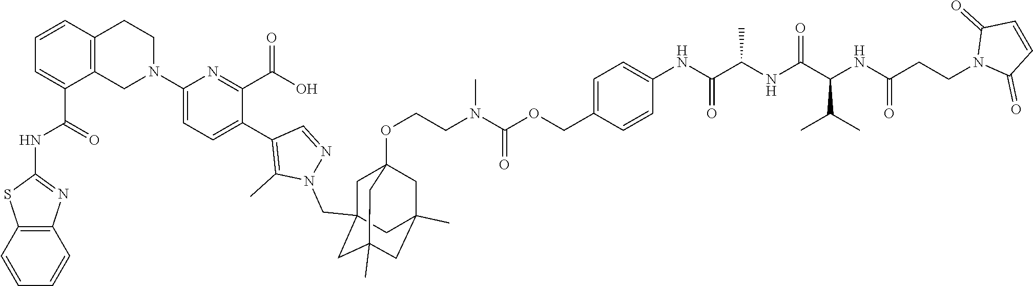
C12=C(C=CC=C1)SC(NC(C1=CC=CC3=C1CN(C1=CC=C(C4=C(C)N(CC56CC7(OCCN(C(OCC8=CC=C(NC(C(NC(C(NC(CCN9C(=O)C=CC9=O)=O)C(C)C)=O)C)=O)C=C8)=O)C)CC(C)(CC(C)(C5)C7)C6)N=C4)C(C(O)=O)=N1)CC3)=O)=N2
